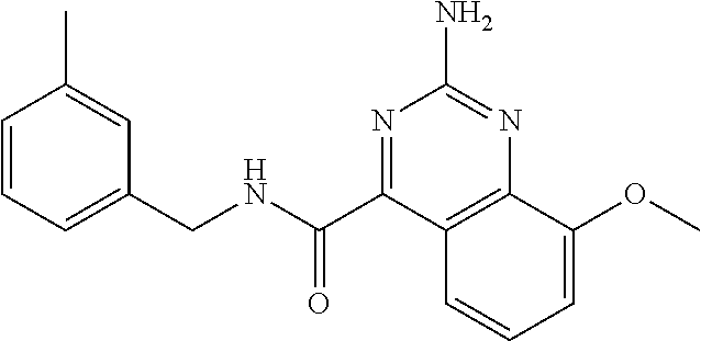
C1=CC=C(CNC(=O)C2=NC(N)=NC3=C2C=CC=C3OC)C=C1C
